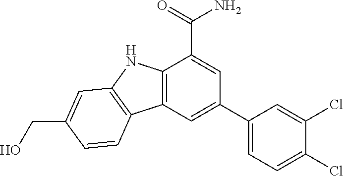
C(C1=CC2=C(C3=C(C(C(N)=O)=CC(C4=CC=C(Cl)C(Cl)=C4)=C3)N2)C=C1)O
